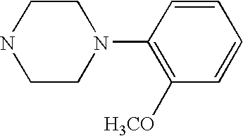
C1CN(C2=C([H3CO])C=CC=C2)CCN1
